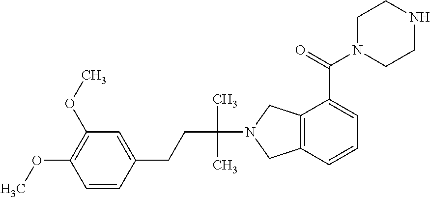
C1=C(CCC(N2CC3=C(C2)C(C(N2CCNCC2)=O)=CC=C3)(C)C)C=CC(OC)=C1OC
